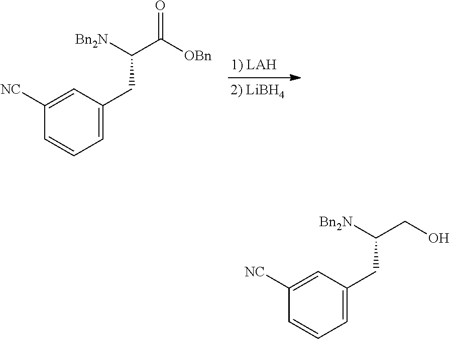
C1=C(CC(C([OBn])=O)[Bn2N])C=C([NC])C=C1.C1=C(CC(CO)[Bn2N])C=C([NC])C=C1
